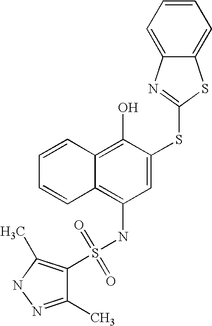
C1=CC=CC2=C(O)C(SC3=NC4=CC=CC=C4S3)=CC(NS(=O)(=O)C3=C(C)NN=C3C)=C12
